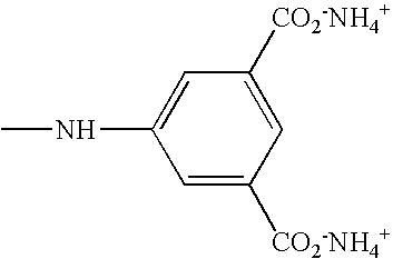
C1([CO2-NH4+])=CC([CO2-NH4+])=CC(NC)=C1
